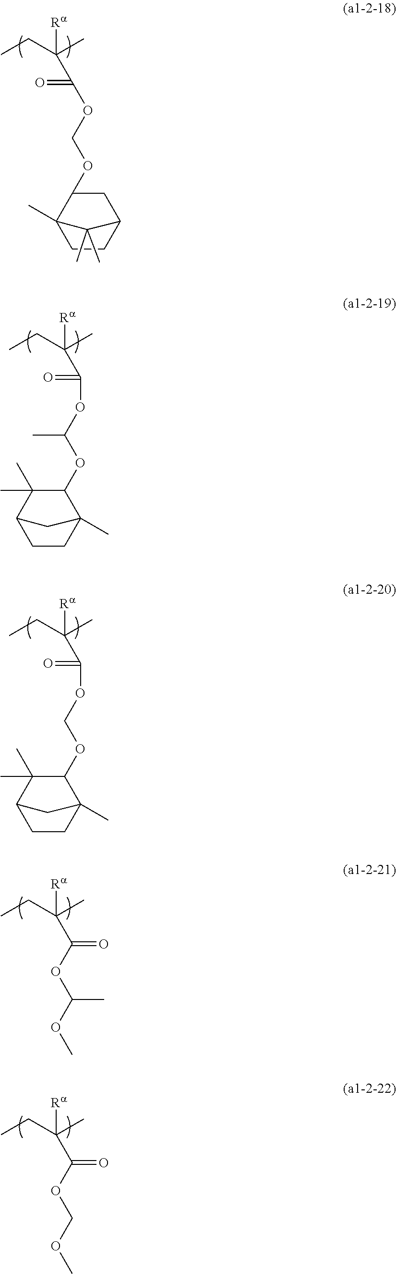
CCC(C)([Ra])C(OC(C)OC1C(C)(C)C2CCC1(C)C2)=O.CCC(C)([Ra])C(OCOC1C(C)(C)C2CCC1(C)C2)=O.CCC(C)([Ra])C(OCOC1CC2CCC1(C)C2(C)C)=O.CCC(C)([Ra])C(OC(OC)C)=O.CCC(C)([Ra])C(OCOC)=O
